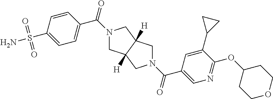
N1(C(=O)C2=CC=C(S(N)(=O)=O)C=C2)CC2([H])C([H])(C1)CN(C(=O)C1=CN=C(OC3CCOCC3)C(C3CC3)=C1)C2
